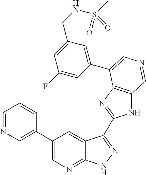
C1(C2=CN=CC=C2)=CN=C2C(=C1)C(C1=NC3=C(N1)C=NC=C3C1=CC(CNS(C)(=O)=O)=CC(F)=C1)=NN2
